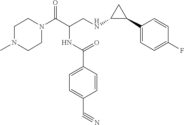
C1N(C(C(CNC2C(C3=CC=C(F)C=C3)C2)NC(C2=CC=C(C#N)C=C2)=O)=O)CCN(C)C1
